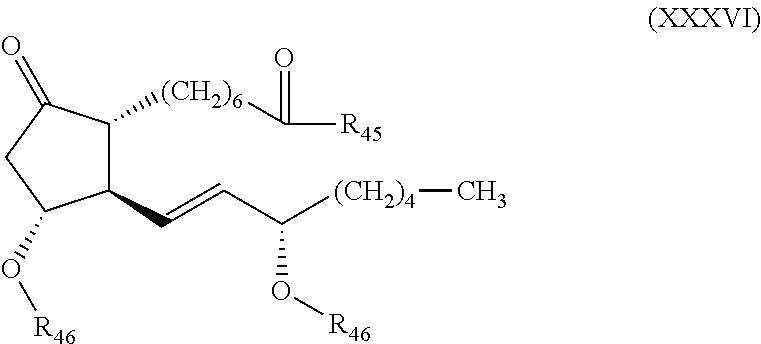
C1(C=CC([(CH2)4]C)O[R46])C([(CH2)6]C(=O)[R45])C(=O)CC1O[R46]
